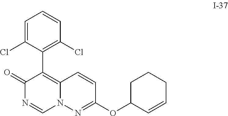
C1=C(Cl)C(C2=C3N(C=NC2=O)N=C(OC2C=CCCC2)C=C3)=C(Cl)C=C1
